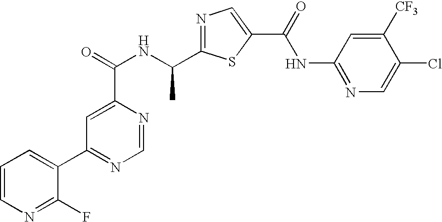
N1=C(C(NC(=O)C2=CC(C3=CC=CN=C3F)=NC=N2)C)SC(C(=O)NC2=NC=C(Cl)C([CF3])=C2)=C1
